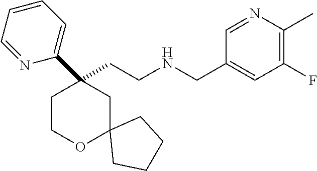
C(CNCC1=CC(F)=C(C)N=C1)C1(C2=CC=CC=N2)CCOC2(C1)CCCC2
